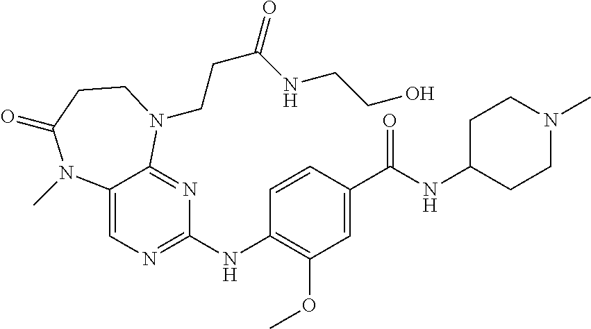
C12=CN=C(NC3=C(OC)C=C(C(NC4CCN(C)CC4)=O)C=C3)N=C1N(CCC(=O)NCCO)CCC(=O)N2C
